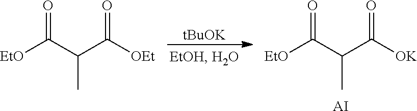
[tBuOK].[EtO]C(C(C([OEt])=O)C)=O.[EtO]C(C(C([OK])=O)C)=O.[AI]
